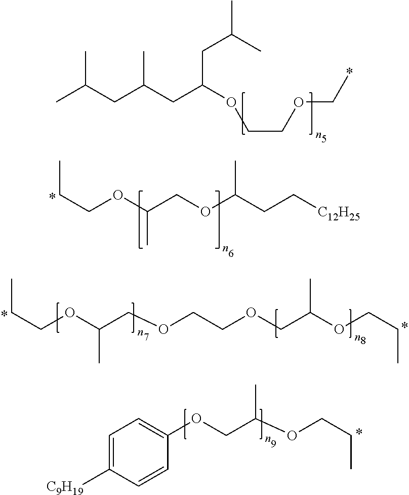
CC(CC(C)CC(OCCOC*)CC(C)C)C.C(COC(COC(CC[C12H25])C)C)C.C(COC(COCCOCC(C)OCCC)C)C.*.C1=C([C9H19])C=CC(OCC(C)OCCC)=C1.*
